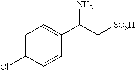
C1=C(C(C[SO3H])N)C=CC(Cl)=C1
